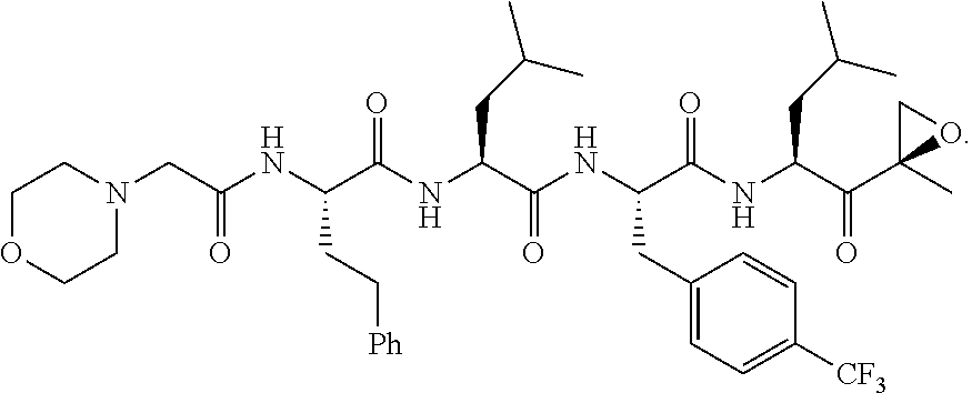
C(NC(C(NC(C(NC(C(NC(C(C1(C)OC1)=O)CC(C)C)=O)CC1=CC=C([CF3])C=C1)=O)CC(C)C)=O)CC[Ph])(=O)CN1CCOCC1
